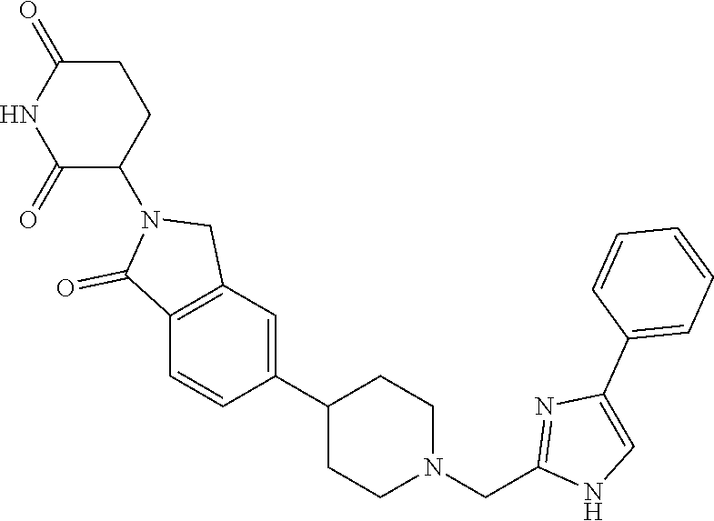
C1(C2=CC3=C(C=C2)C(=O)N(C2CCC(=O)NC2=O)C3)CCN(CC2=NC(C3=CC=CC=C3)=CN2)CC1
